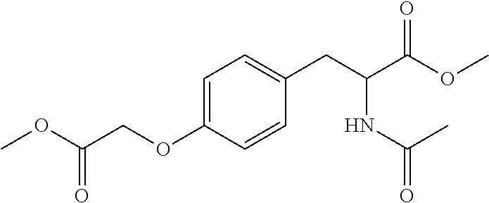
C1=C(OCC(OC)=O)C=CC(CC(C(OC)=O)NC(=O)C)=C1
